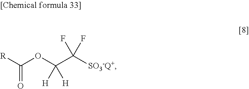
C(C([SO3-Q+])(F)F)(OC([R])=O)([H])[H]
